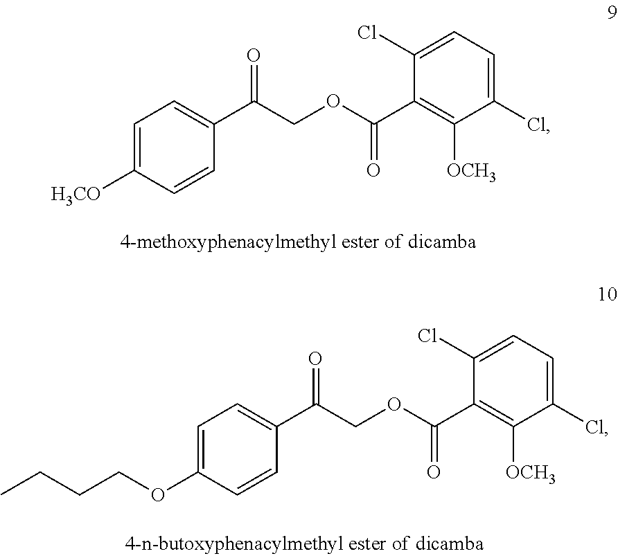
C1=C([H3CO])C=CC(C(COC(C2=C([OCH3])C(Cl)=CC=C2Cl)=O)=O)=C1.C1=C(OCCCC)C=CC(C(COC(C2=C([OCH3])C(Cl)=CC=C2Cl)=O)=O)=C1
